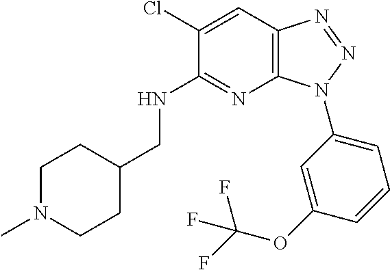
C1(Cl)=CC2=C(N=C1NCC1CCN(C)CC1)N(C1=CC=CC(OC(F)(F)F)=C1)N=N2
